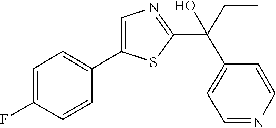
C1=C(F)C=CC(C2=CN=C(C(CC)(C3=CC=NC=C3)O)S2)=C1
